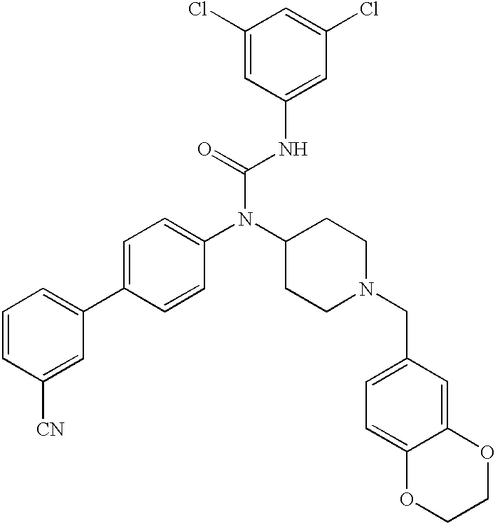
C1=CC([CN])=CC(C2=CC=C(N(C3CCN(CC4=CC=C5C(=C4)OCCO5)CC3)C(=O)NC3=CC(Cl)=CC(Cl)=C3)C=C2)=C1
